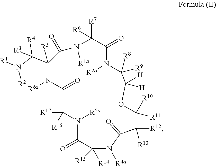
N1([R5a])C(=O)C([R14])([R15])N([R4a])C(=O)C([R12])([R13])C([R11])([R10])OC([H])([H])C([R9])([R8])N([R2a])C(=O)C([R7])([R6])N([R1a])C(=O)C(C(N([R1])[R2])([R4])[R3])([R5])N([R6a])C(=O)C1([R16])[R17]
